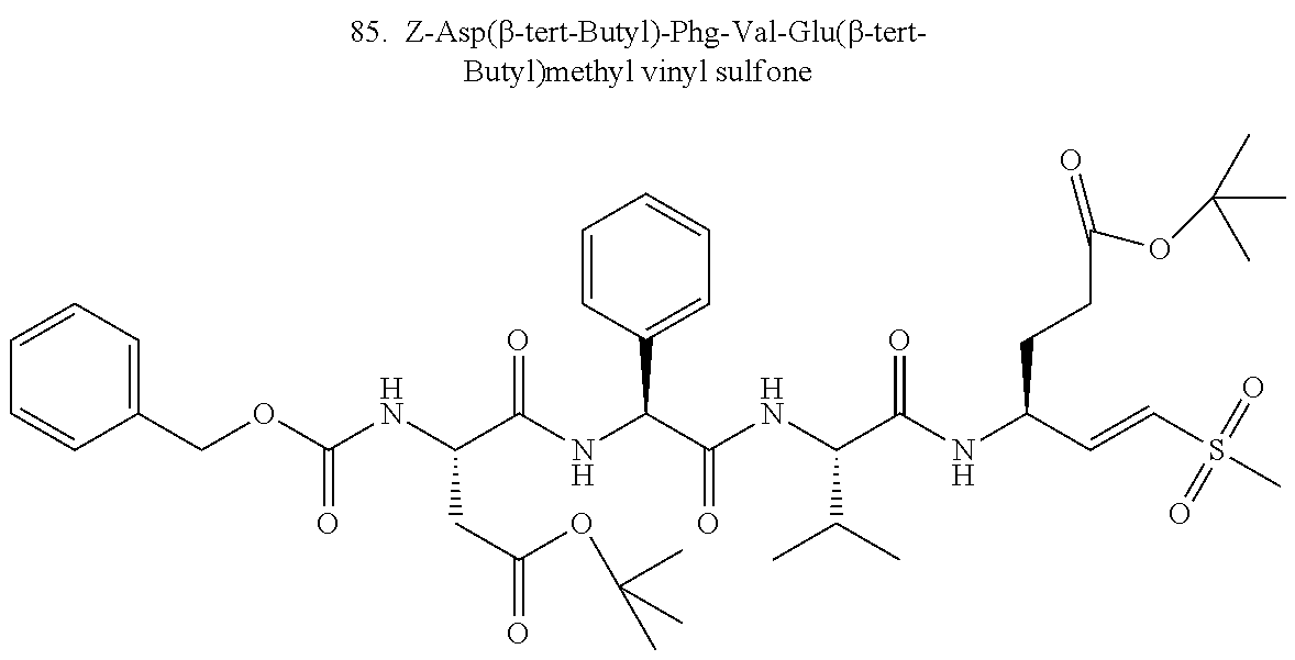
C1=CC=C(COC(NC(C(NC(C(NC(C(NC(C=CS(C)(=O)=O)CCC(OC(C)(C)C)=O)=O)C(C)C)=O)C2=CC=CC=C2)=O)CC(=O)OC(C)(C)C)=O)C=C1
